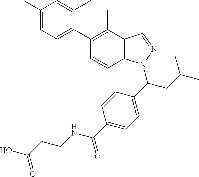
C1(C)=CC=C(C2=C(C)C3=C(C=C2)N(C(CC(C)C)C2=CC=C(C(=O)NCCC(O)=O)C=C2)N=C3)C(C)=C1
